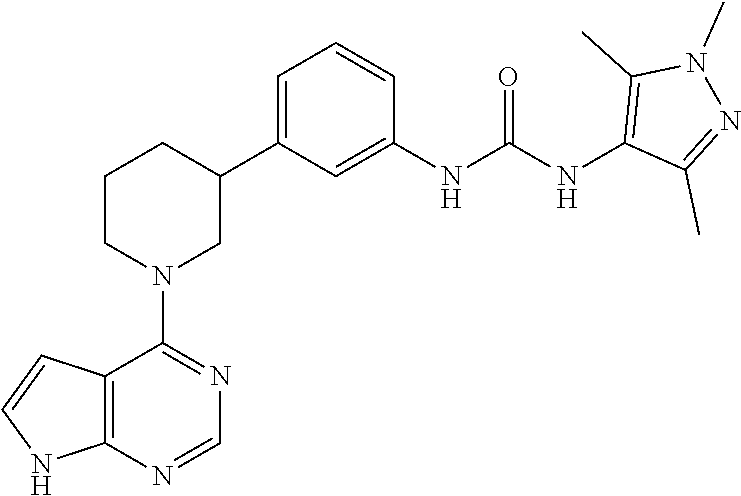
C12=C(NC=C1)N=CN=C2N1CC(C2=CC=CC(NC(NC3=C(C)N(C)N=C3C)=O)=C2)CCC1
